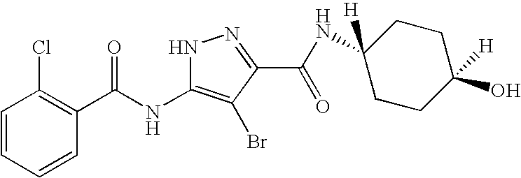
C1=CC=CC(C(NC2=C(Br)C(C(NC3([H])CCC(O)([H])CC3)=O)=NN2)=O)=C1Cl
